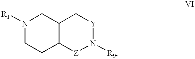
N1([R1])CCC2C(C1)C[Y]N([R9])[Z]2
